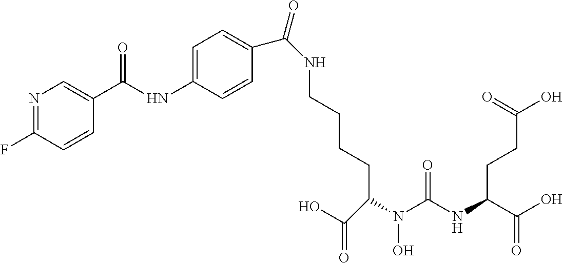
C1(F)=NC=C(C(=O)NC2=CC=C(C(=O)NCCCCC(N(C(NC(C(O)=O)CCC(O)=O)=O)O)C(O)=O)C=C2)C=C1
